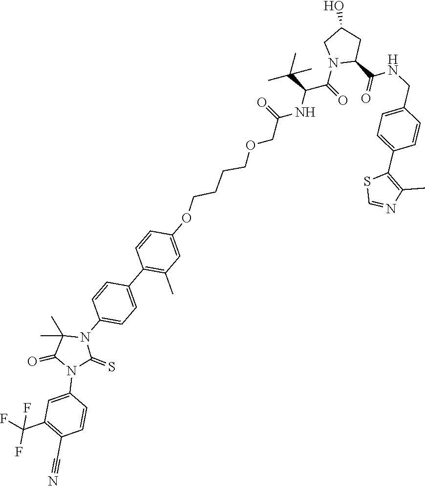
C1(C2=C(C)C=C(OCCCCOCC(NC(C(=O)N3CC(O)CC3C(=O)NCC3=CC=C(C4=C(C)N=CS4)C=C3)C(C)(C)C)=O)C=C2)=CC=C(N2C(C)(C)C(=O)N(C3=CC(C(F)(F)F)=C(C#N)C=C3)C2=S)C=C1
